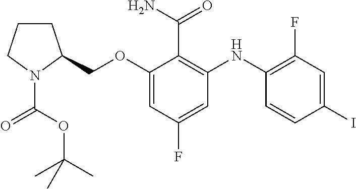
C(OC1=CC(F)=CC(NC2=C(F)C=C(I)C=C2)=C1C(=O)N)C1CCCN1C(OC(C)(C)C)=O
